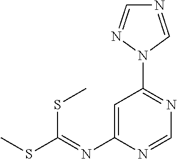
C1=C(N=C(SC)SC)N=CN=C1N1C=NC=N1
